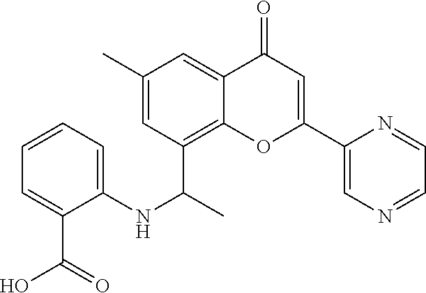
C1(C)=CC(C(C)NC2=CC=CC=C2C(=O)O)=C2C(=C1)C(=O)C=C(C1=CN=CC=N1)O2
